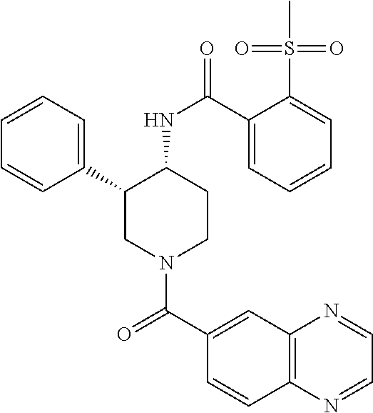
C1=CC=C(C2CN(C(C3=CC4=C(C=C3)N=CC=N4)=O)CCC2NC(=O)C2=CC=CC=C2S(C)(=O)=O)C=C1
